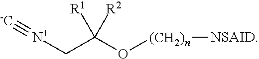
[N+](CC(O[(CH2)n][NSAID])([R1])[R2])#[-C]
